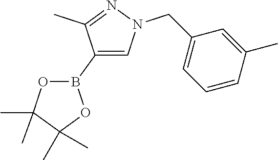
C1(B2OC(C)(C)C(C)(C)O2)=CN(CC2=CC=CC(C)=C2)N=C1C
